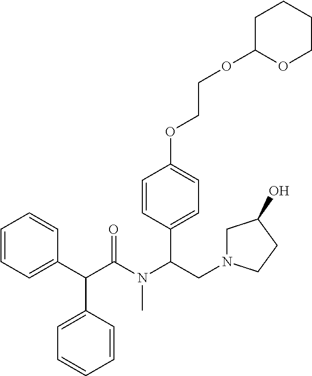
C1=CC=C(C(C(N(C(CN2CC(O)CC2)C2=CC=C(OCCOC3OCCCC3)C=C2)C)=O)C2=CC=CC=C2)C=C1
